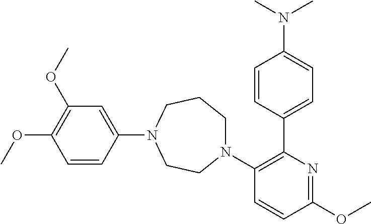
O(C1=C(OC)C=C(N2CCCN(C3=C(C4=CC=C(N(C)C)C=C4)N=C(OC)C=C3)CC2)C=C1)C
